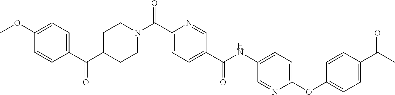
C1(OC)=CC=C(C(C2CCN(C(C3=CC=C(C(NC4=CC=C(OC5=CC=C(C(C)=O)C=C5)N=C4)=O)C=N3)=O)CC2)=O)C=C1
